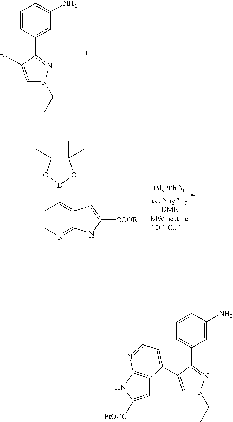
C1=CC(C2=NN(CC)C=C2Br)=CC(N)=C1.C1=CN=C2C(=C1B1OC(C)(C)C(C)(C)O1)C=C([COOEt])N2.[Pd(PPh3)4].C1=C(N)C=CC=C1C1=NN(CC)C=C1C1=CC=NC2=C1C=C([EtOOC])N2
